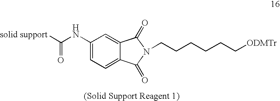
C1(NC([solid support])=O)=CC=C2C(=C1)C(=O)N(CCCCCC[ODMTr])C2=O
